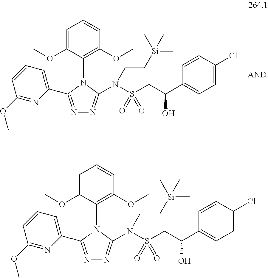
N1=C(C2=CC=CC(OC)=N2)N(C2=C(OC)C=CC=C2OC)C(N(S(CC(C2=CC=C(Cl)C=C2)O)(=O)=O)CC[Si](C)(C)C)=N1.N1=C(C2=CC=CC(OC)=N2)N(C2=C(OC)C=CC=C2OC)C(N(S(CC(C2=CC=C(Cl)C=C2)O)(=O)=O)CC[Si](C)(C)C)=N1
